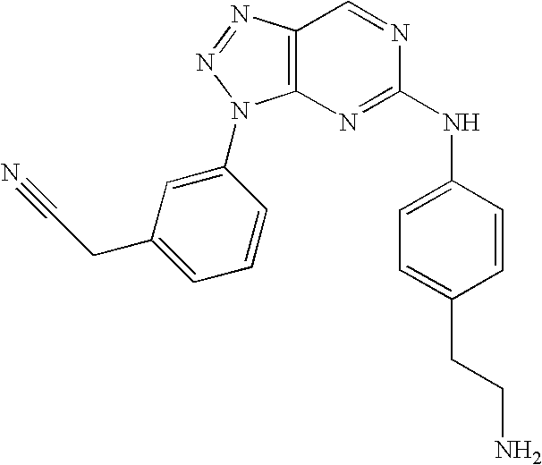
C12=C(N=NN1C1=CC(CC#N)=CC=C1)C=NC(NC1=CC=C(CCN)C=C1)=N2
